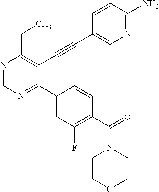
N1=CN=C(C2=CC(F)=C(C(=O)N3CCOCC3)C=C2)C(C#CC2=CN=C(N)C=C2)=C1CC
